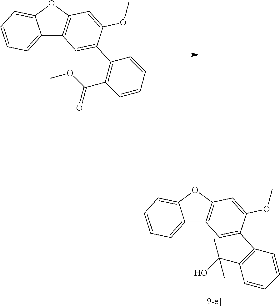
C12=CC=CC=C1OC1=C2C=C(C2=C(C(OC)=O)C=CC=C2)C(OC)=C1.C12=CC=CC=C1OC1=C2C=C(C2=C(C(O)(C)C)C=CC=C2)C(OC)=C1
